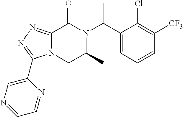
C12=NN=C(C3=CN=CC=N3)N1CC(C)N(C(C1=CC=CC([CF3])=C1Cl)C)C2=O
